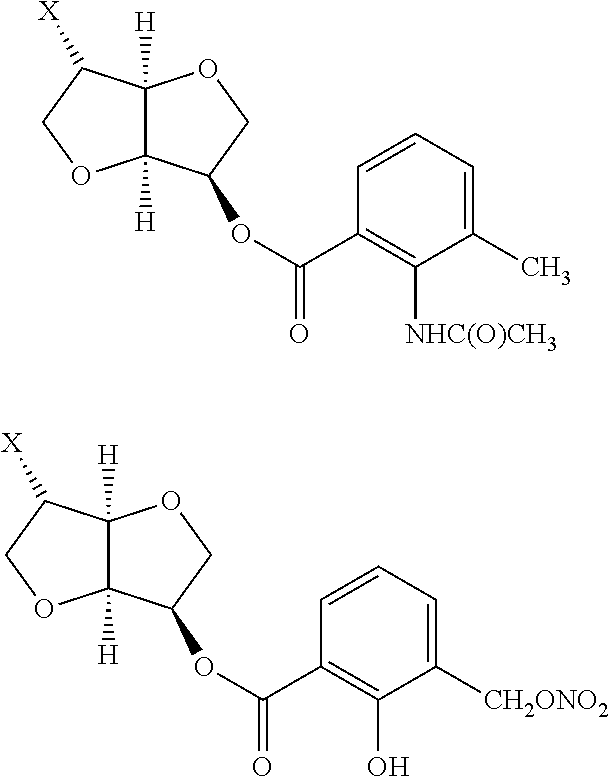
C12([H])C([H])(C([X])CO1)OCC2OC(C1=C([NHC(O)CH3])C(C)=CC=C1)=O.C12([H])C([H])(C([X])CO1)OCC2OC(C1=C(O)C([CH2ONO2])=CC=C1)=O
